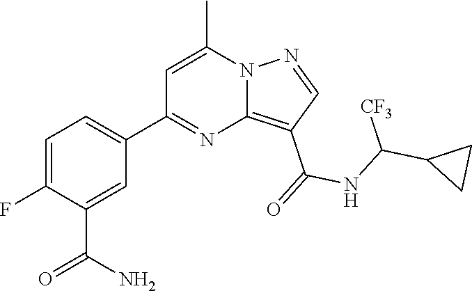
C12=C(C(=O)NC(C3CC3)[CF3])C=NN1C(C)=CC(C1=CC=C(F)C(C(N)=O)=C1)=N2
